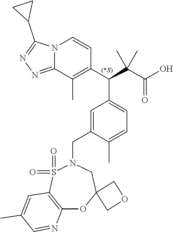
N12C(=NN=C1C1CC1)C(C)=C(C(C(C(O)=O)(C)C)C1=CC=C(C)C(CN3S(=O)(=O)C4=C(OC5(C3)COC5)N=CC(C)=C4)=C1)C=C2
